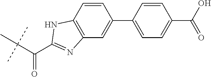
C(C(C)(C)C)(=O)C1=NC2=C(N1)C=CC(C1=CC=C(C(=O)O)C=C1)=C2
